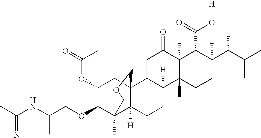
C1=C2C([H])(C3(C)C(C)(C1=O)C(C(=O)O[H])C(C(C(C)C)C)(C)CC3)CCC1([H])C3(C)C(OCC(NC(C)=N)C)C(OC(=O)C)CC21COC3
